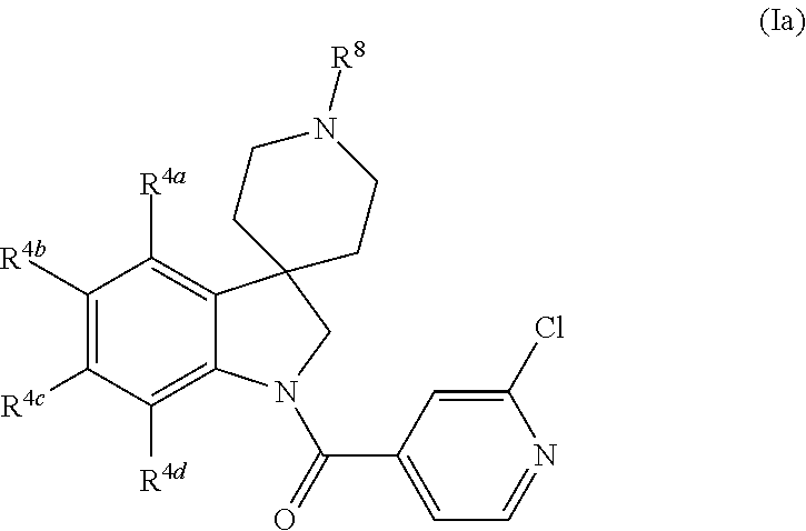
C1([R4b])=C([R4c])C([R4d])=C2C(=C1[R4a])C1(CN2C(C2=CC=NC(Cl)=C2)=O)CCN([R8])CC1
